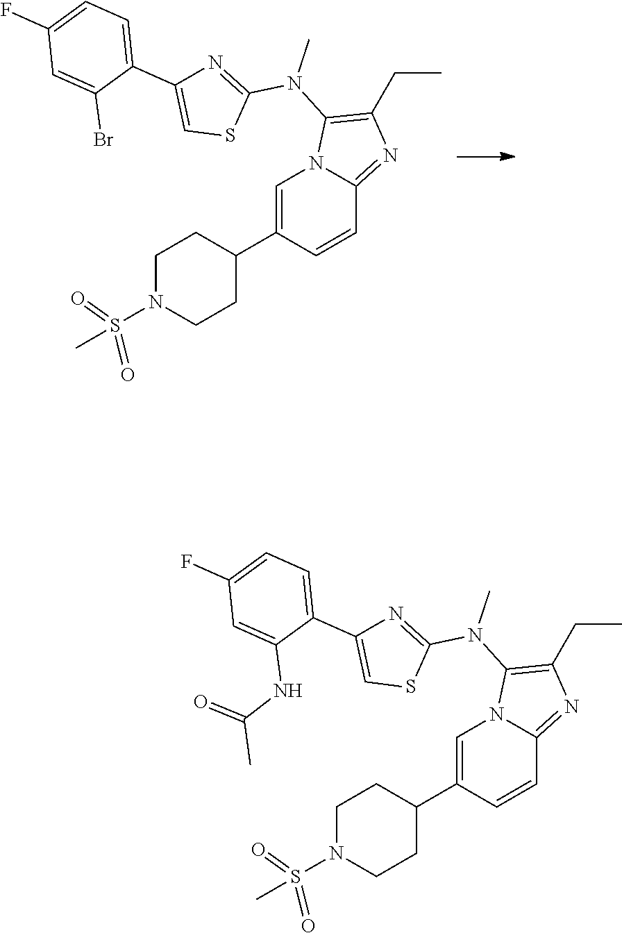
C1=C(C2CCN(S(=O)(=O)C)CC2)C=CC2=NC(CC)=C(N(C)C3=NC(C4=CC=C(F)C=C4Br)=CS3)N12.C1=C(C2CCN(S(=O)(=O)C)CC2)C=CC2=NC(CC)=C(N(C)C3=NC(C4=CC=C(F)C=C4NC(C)=O)=CS3)N12
